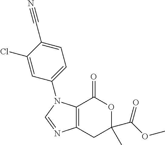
C12=C(CC(C(OC)=O)(C)OC1=O)N=CN2C1=CC=C(C#N)C(Cl)=C1
